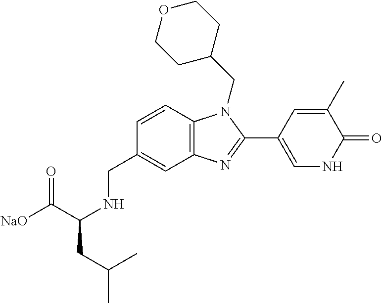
C12=C(C=CC(CNC(CC(C)C)C([NaO])=O)=C1)N(CC1CCOCC1)C(C1=CNC(=O)C(C)=C1)=N2
